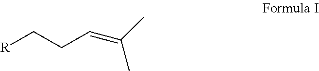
[R]CCC=C(C)C
